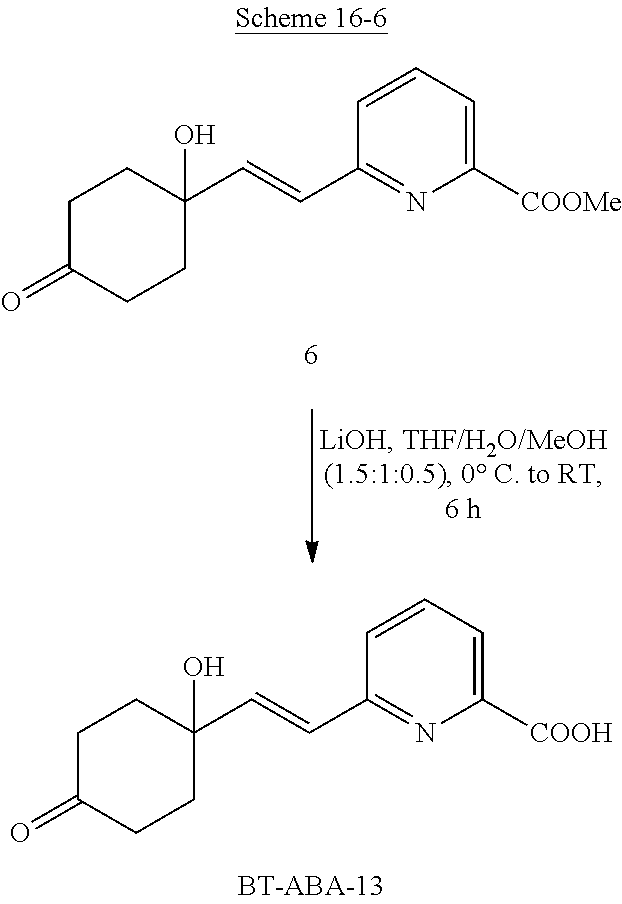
C1C(=O)CCC(C=CC2=NC([COOH])=CC=C2)(O)C1.C1C(=O)CCC(C=CC2=NC([COOMe])=CC=C2)(O)C1
